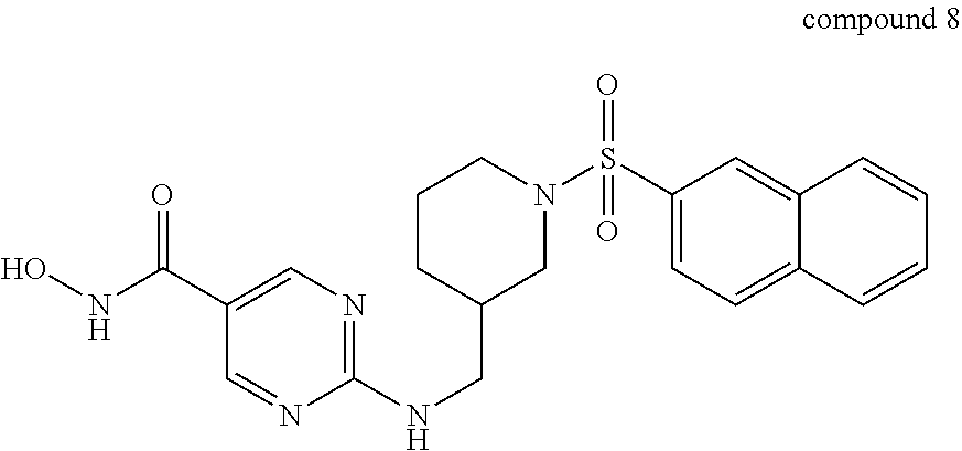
C1=C(C(NO)=O)C=NC(NCC2CCCN(S(C3=CC=C4C(=C3)C=CC=C4)(=O)=O)C2)=N1
